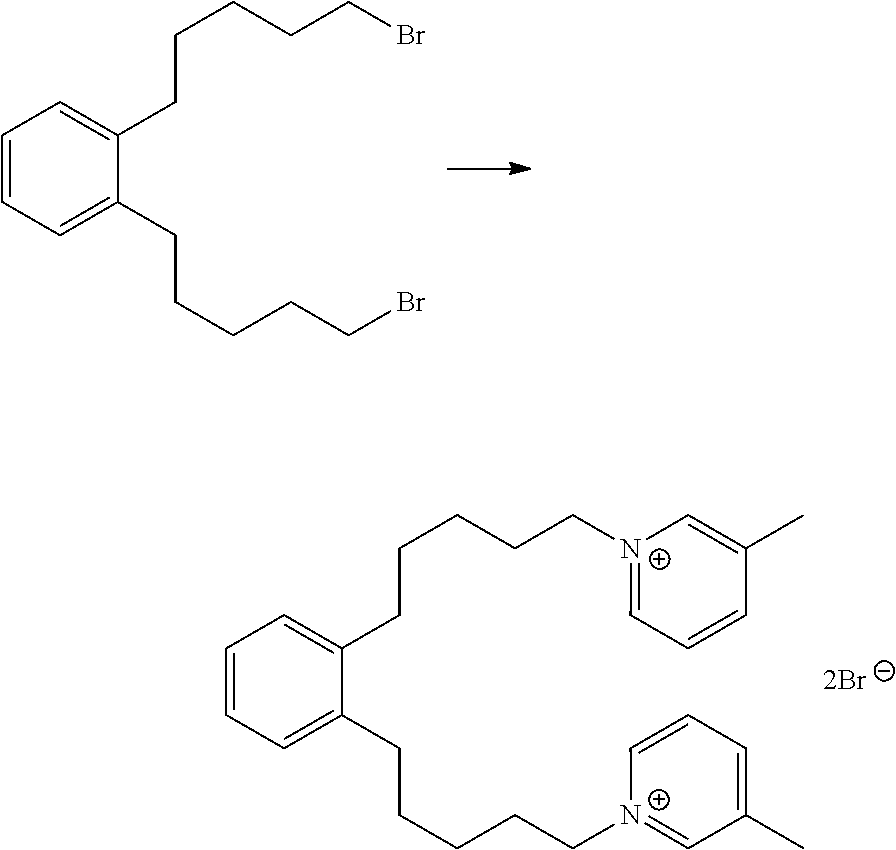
C1=CC=C(CCCCCBr)C(CCCCCBr)=C1.C1=CC=C(CCCCC[N+]2=CC(C)=CC=C2)C(CCCCC[N+]2=CC=CC(C)=C2)=C1
